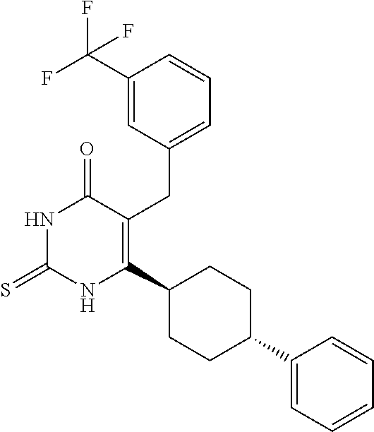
C1(C2CCC(C3=C(CC4=CC=CC(C(F)(F)F)=C4)C(=O)NC(=S)N3)CC2)=CC=CC=C1
